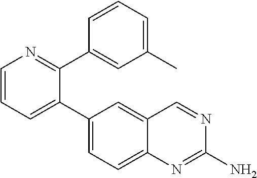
C1=CN=C(C2=CC(C)=CC=C2)C(C2=CC=C3C(=C2)C=NC(N)=N3)=C1
